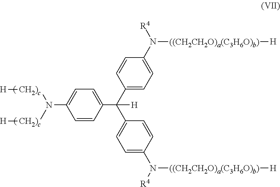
C1(N([((CH2CH2O)a(C3H6O)b)][H])[R4])=CC=C(C(C2=CC=C(N([R4])[((CH2CH2O)a(C3H6O)b)][H])C=C2)(C2=CC=C(N([CH2)c][H])[CH2)c][H])C=C2)[H])C=C1
